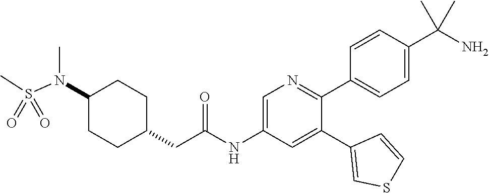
N(C1CCC(CC(NC2=CN=C(C3=CC=C(C(N)(C)C)C=C3)C(C3=CSC=C3)=C2)=O)CC1)(S(=O)(C)=O)C
